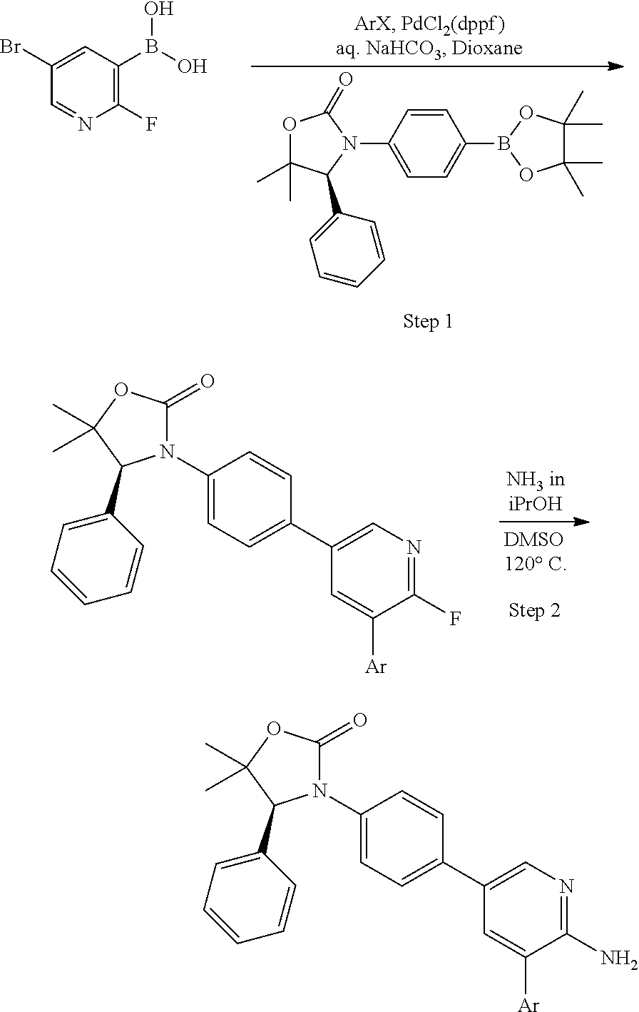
O1C(C)(C)C(C2=CC=CC=C2)N(C2=CC=C(B3OC(C)(C)C(C)(C)O3)C=C2)C1=O.C1=C(Br)C=NC(F)=C1B(O)O.N1(C2=CC=C(C3=CN=C(F)C([Ar])=C3)C=C2)C(=O)OC(C)(C)C1C1=CC=CC=C1.N1(C2=CC=C(C3=CN=C(N)C([Ar])=C3)C=C2)C(=O)OC(C)(C)C1C1=CC=CC=C1
